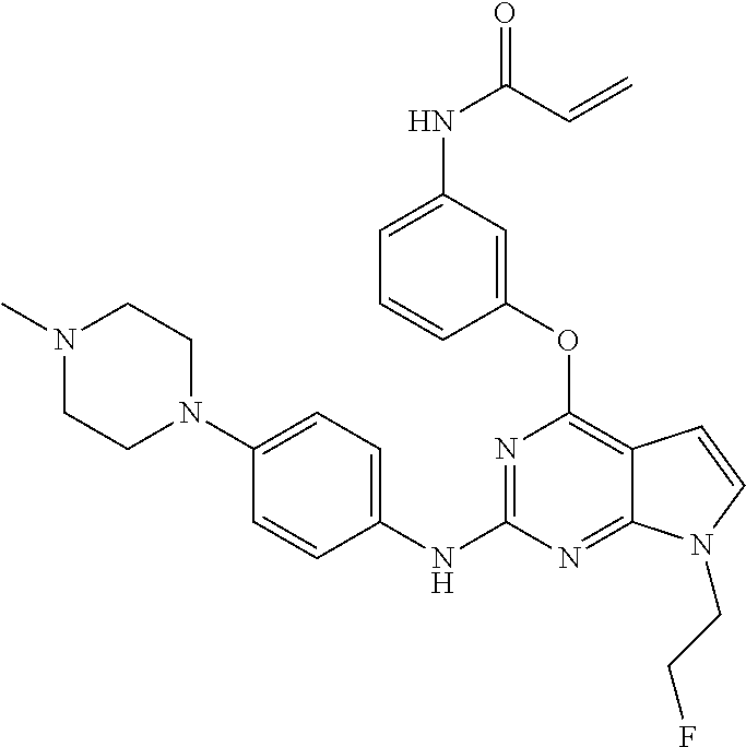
C1=C(NC(C=C)=O)C=C(OC2=C3C(=NC(NC4=CC=C(N5CCN(C)CC5)C=C4)=N2)N(CCF)C=C3)C=C1
